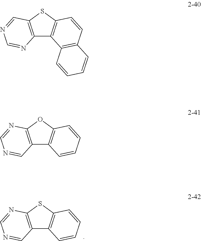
C12=C(SC3=C1C=CC=C3)N=CN=C2.C12=C(SC3=C1C1=C(C=C3)C=CC=C1)C=NC=N2.C12=C(OC3=C1C=CC=C3)N=CN=C2
